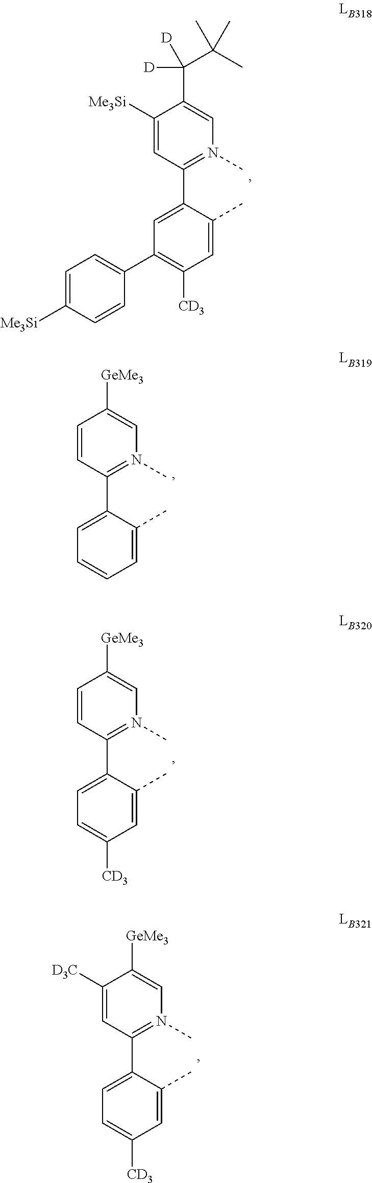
C1([Me3Si])=CC(C2=CC(C3=CC=C([Me3Si])C=C3)=C([CD3])C=C2C)=N(C)C=C1C([D])([D])C(C)(C)C.C1=CC(C2=CC=CC=C2C)=N(C)C=C1[GeMe3].C1=CC(C2=CC=C([CD3])C=C2C)=N(C)C=C1[GeMe3].C1([D3C])=CC(C2=CC=C([CD3])C=C2C)=N(C)C=C1[GeMe3]
